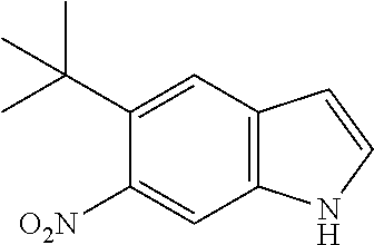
C1=C(C(C)(C)C)C([O2N])=CC2=C1C=CN2
